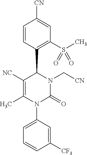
C1=CC(C2C([NC])=C(C)N(C3=CC=CC([CF3])=C3)C(=O)N2C[CN])=C(S(C)(=O)=O)C=C1[CN]
